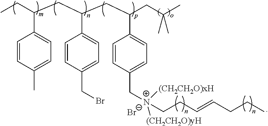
C1=CC(C)=CC=C1C(CC)CC(C1=CC=C(CBr)C=C1)CC(C1=CC=C(C[N+]([(CH2CH2O)yH])([(CH2CH2O)xH])CCC=CCCC)C=C1)CC(C)(C)C.[Br-]
